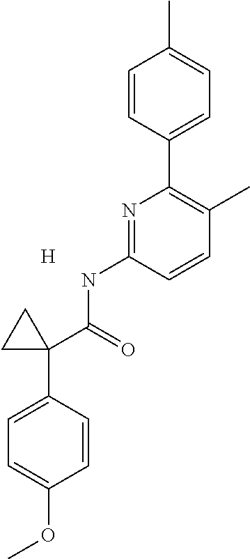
C1=CC(C2=C(C)C=CC(NC(=O)C3(C4=CC=C(OC)C=C4)CC3)=N2)=CC=C1C.[H]
